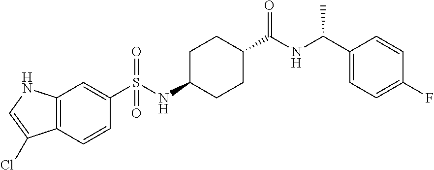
C12=C(NC=C1Cl)C=C(S(NC1CCC(C(NC(C3=CC=C(F)C=C3)C)=O)CC1)(=O)=O)C=C2
